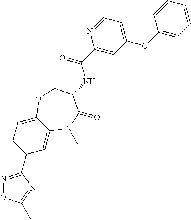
C1=C2C(=CC=C1C1=NOC(C)=N1)OCC(NC(C1=CC(OC3=CC=CC=C3)=CC=N1)=O)C(=O)N2C
